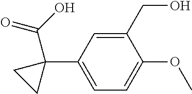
C1(CO)=CC(C2(C(=O)O)CC2)=CC=C1OC
